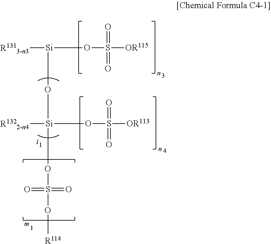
[R1313-n3][Si](OS([OR115])(=O)=O)O[Si](OS(O[R114])(=O)=O)(OS([OR113])(=O)=O)[R1322-n4]
